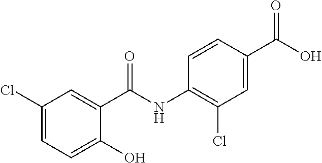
C1(O)=CC=C(Cl)C=C1C(NC1=C(Cl)C=C(C(O)=O)C=C1)=O
